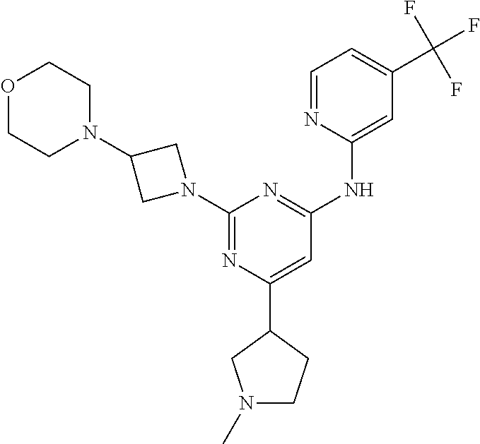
N1=C(N2CC(N3CCOCC3)C2)N=C(NC2=CC(C(F)(F)F)=CC=N2)C=C1C1CN(C)CC1
